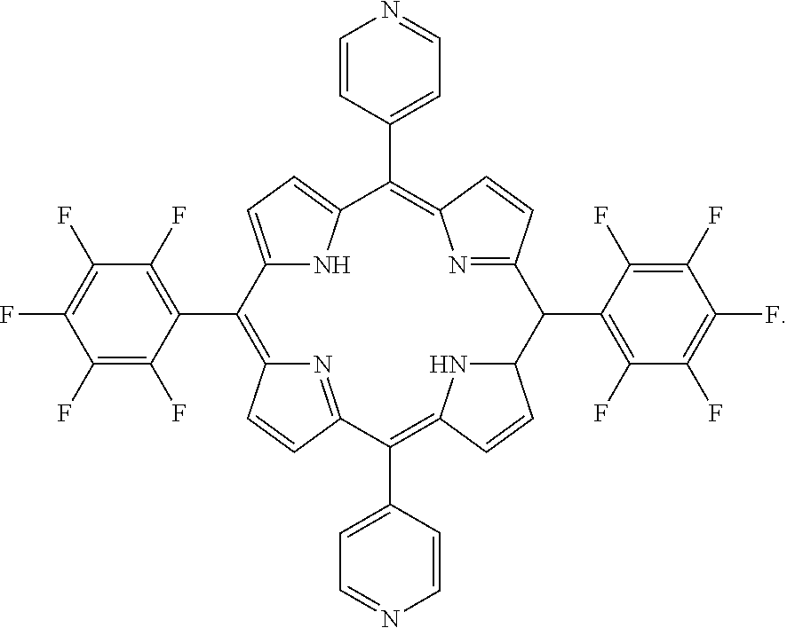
C12=CC=C(N1)C(C1=CC=NC=C1)=C1N=C(C=C1)C(C1=C(F)C(F)=C(F)C(F)=C1F)C1NC(=C(C3=CC=NC=C3)C3=NC(=C2C2=C(F)C(F)=C(F)C(F)=C2F)C=C3)C=C1
